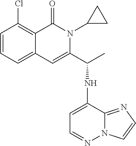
C12=CC=CC(Cl)=C1C(=O)N(C1CC1)C(C(NC1=CC=NN3C1=NC=C3)C)=C2
